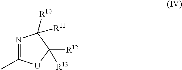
N1=C(C)[U]C([R12])([R13])C1([R10])[R11]
